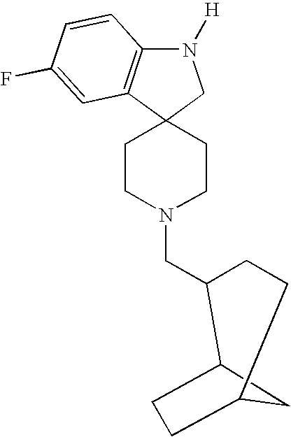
N1([H])C2=C(C3(C1)CCN(CC1CCC4CC1CC4)CC3)C=C(F)C=C2
